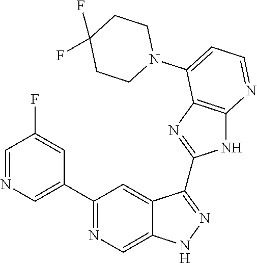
C1(C2=NC=C3C(=C2)C(C2=NC4=C(N2)N=CC=C4N2CCC(F)(F)CC2)=NN3)=CN=CC(F)=C1
